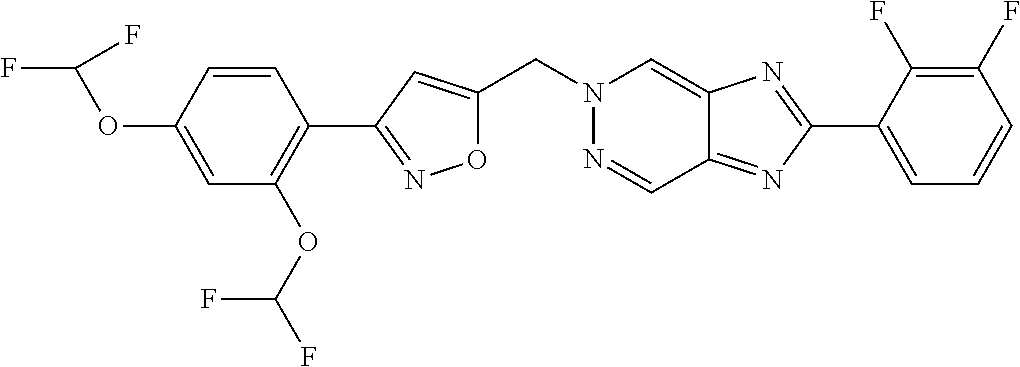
C(N1N=CC2=NC(C3=CC=CC(F)=C3F)=NC2=C1)C1=CC(C2=C(OC(F)F)C=C(OC(F)F)C=C2)=NO1
